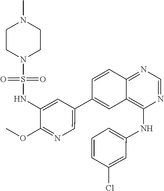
C1(NS(=O)(=O)N2CCN(C)CC2)=CC(C2=CC3=C(NC4=CC=CC(Cl)=C4)N=CN=C3C=C2)=CN=C1OC
